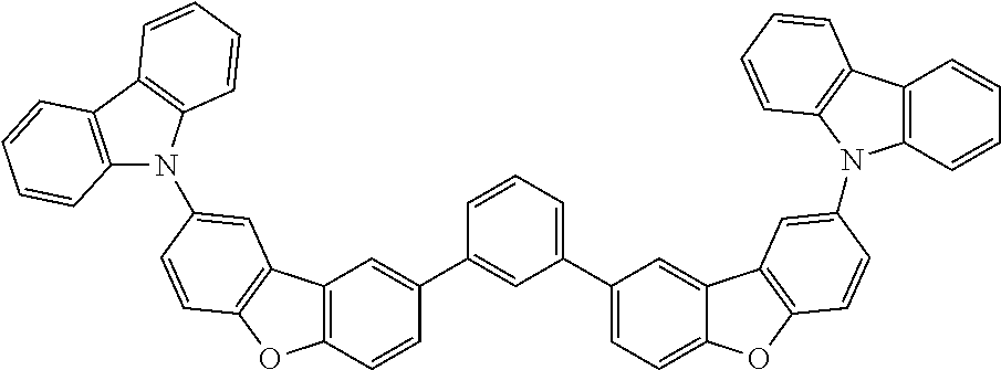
C1=CC=C(C2=CC=C3C(=C2)C2=C(O3)C=CC(N3C4=C(C=CC=C4)C4=C3C=CC=C4)=C2)C=C1C1=CC2=C(C=C1)OC1=C2C=C(N2C3=C(C4=C2C=CC=C4)C=CC=C3)C=C1
